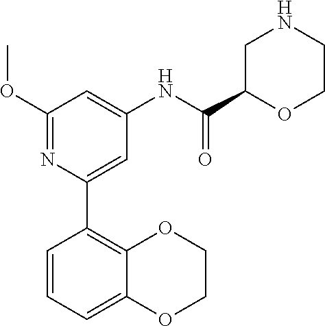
C1(C2=CC(NC(C3OCCNC3)=O)=CC(OC)=N2)=C2OCCOC2=CC=C1
